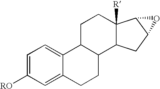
C1C2C(C3C([R])(C1)C1C(C3)O1)CCC1=CC([RO])=CC=C21
